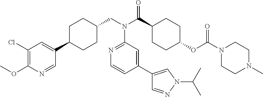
C1(Cl)=C(OC)N=CC(C2CCC(CN(C3=NC=CC(C4=CN(C(C)C)N=C4)=C3)C(=O)C3CCC(OC(=O)N4CCN(C)CC4)CC3)CC2)=C1
